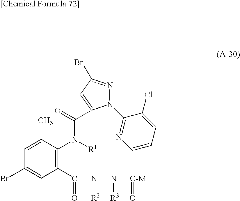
N1(C2=NC=CC=C2Cl)N=C(Br)C=C1C(=O)N([R1])C1=C(C(=O)N([R2])N([R3])[C-M]=O)C=C(Br)C=C1C
